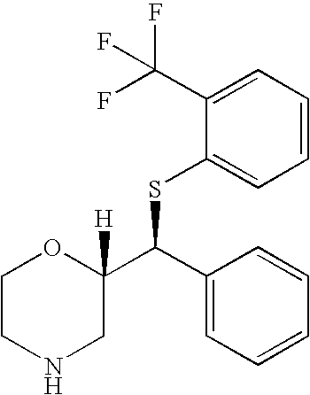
C1CNCC(C(C2=CC=CC=C2)SC2=CC=CC=C2C(F)(F)F)([H])O1
